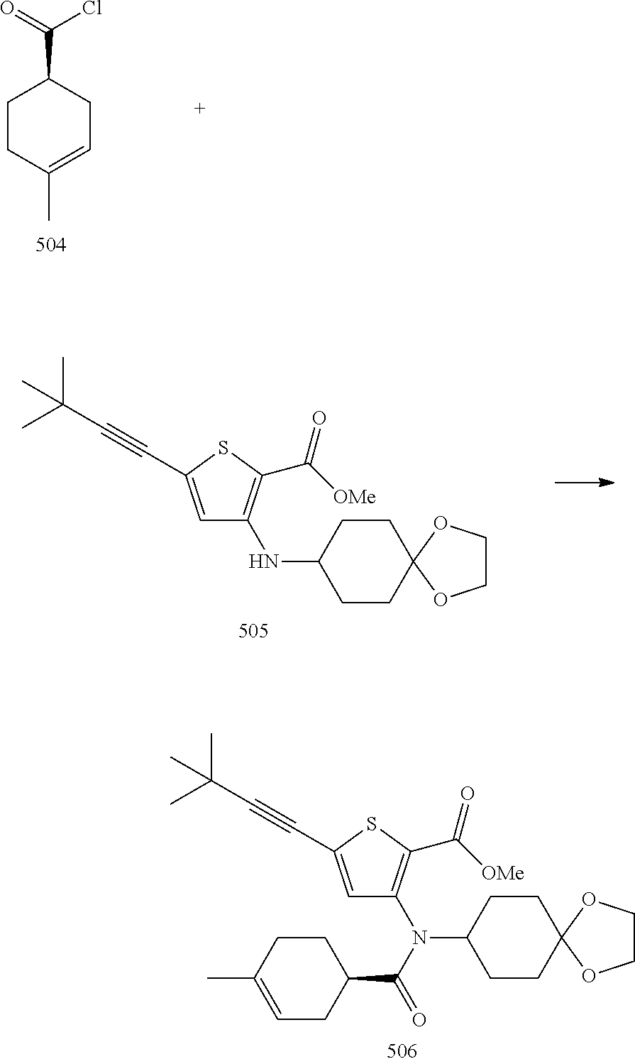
C1CC(C)=CCC1C(=O)Cl.C1CC(NC2=C(C([OMe])=O)SC(C#CC(C)(C)C)=C2)CCC12OCCO2.C1CC(N(C2=C(C([OMe])=O)SC(C#CC(C)(C)C)=C2)C(C2CCC(C)=CC2)=O)CCC12OCCO2
